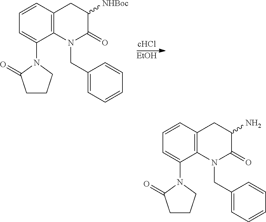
C1=CC2=C(C(N3C(=O)CCC3)=C1)N(CC1=CC=CC=C1)C(=O)C(N)C2.C1=CC2=C(C(N3C(=O)CCC3)=C1)N(CC1=CC=CC=C1)C(=O)C([NHBoc])C2.[EtOH]
